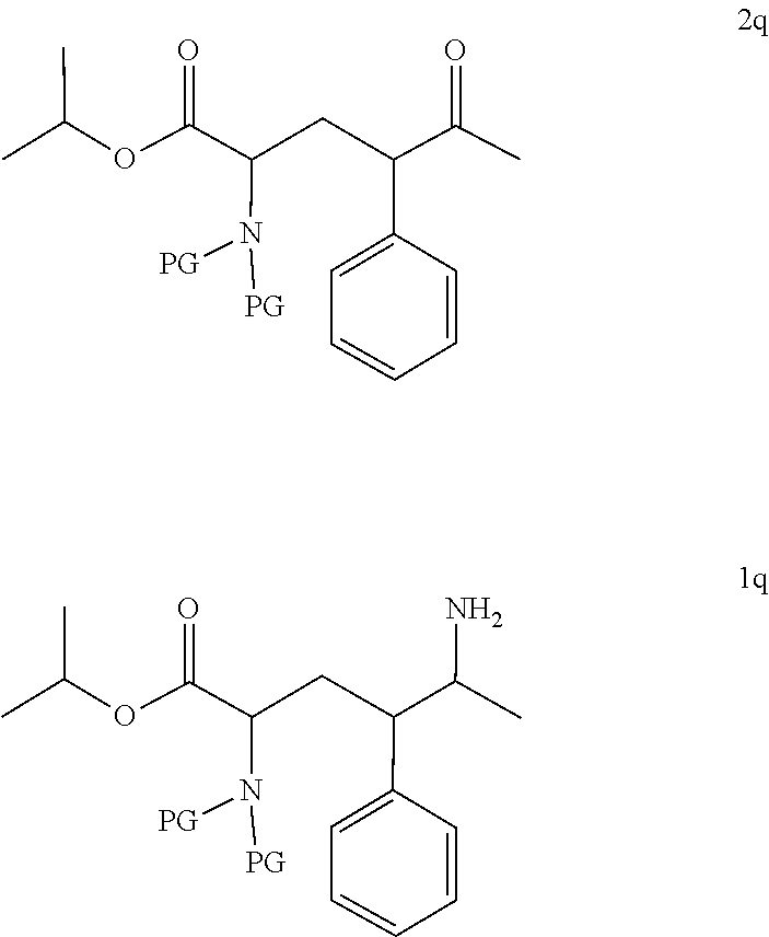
C1=C(C(CC(N([PG])[PG])C(OC(C)C)=O)C(=O)C)C=CC=C1.CC(C)OC(C(CC(C1=CC=CC=C1)C(N)C)N([PG])[PG])=O
